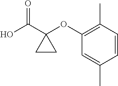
C1=CC(C)=C(OC2(C(O)=O)CC2)C=C1C
